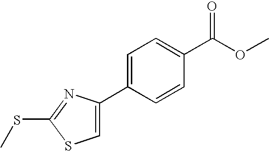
C1=C(C2=CSC(SC)=N2)C=CC(C(OC)=O)=C1
